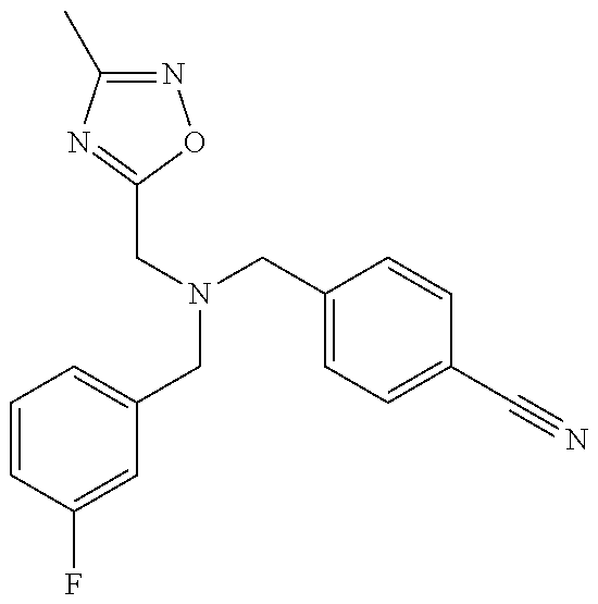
N1=C(C)N=C(CN(CC2=CC=C(C#N)C=C2)CC2=CC=CC(F)=C2)O1
